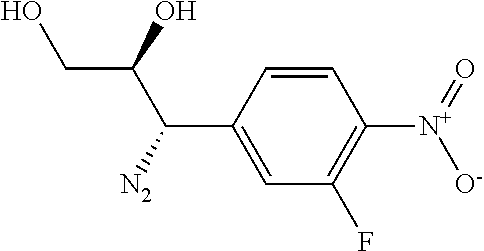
C1=CC(C(C(CO)O)[N2])=CC(F)=C1[N+](=O)[O-]
